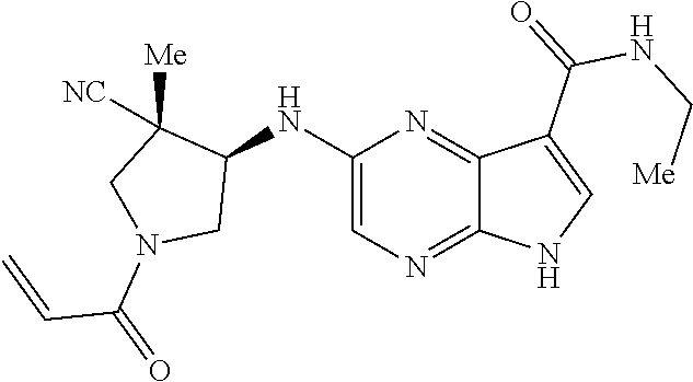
C1(NC2C([Me])([NC])CN(C(C=C)=O)C2)=CN=C2C(=N1)C(C(NC[Me])=O)=CN2
